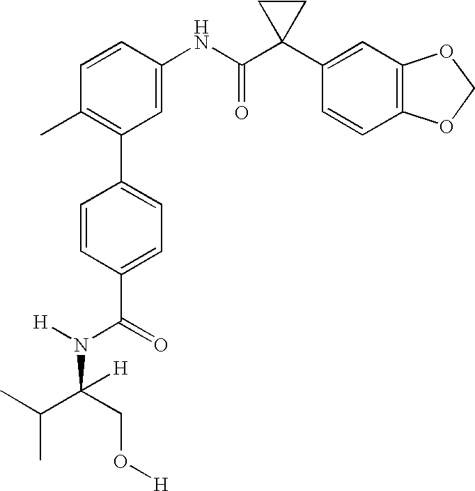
C1(C2=C(C)C=CC(NC(C3(C4=CC5=C(C=C4)OCO5)CC3)=O)=C2)=CC=C(C(=O)N(C(C(C)C)(CO[H])[H])[H])C=C1
